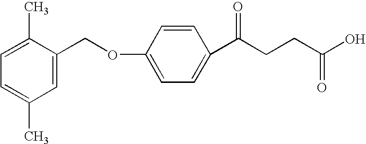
C1=C(COC2=CC=C(C(CCC(=O)O)=O)C=C2)C(C)=CC=C1C
